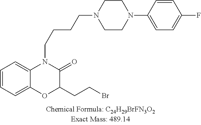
C1=CC=C2C(=C1)N(CCCCN1CCN(C3=CC=C(F)C=C3)CC1)C(=O)C(CCBr)O2
